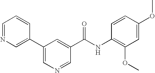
C1=NC=C(C2=CN=CC(C(NC3=C(OC)C=C(OC)C=C3)=O)=C2)C=C1
